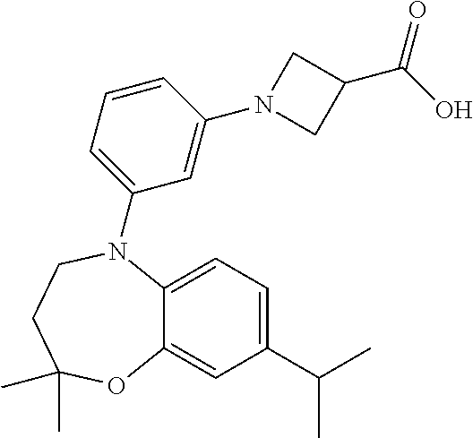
C12=CC=C(C(C)C)C=C1OC(C)(C)CCN2C1=CC=CC(N2CC(C(O)=O)C2)=C1
